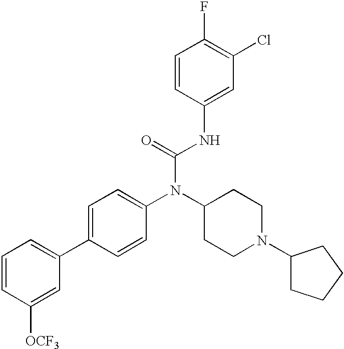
C1=CC([OCF3])=CC(C2=CC=C(N(C3CCN(C4CCCC4)CC3)C(=O)NC3=CC(Cl)=C(F)C=C3)C=C2)=C1
